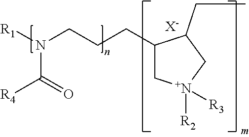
[R1]N(CCCC1C[N+]([R2])([R3])CC1CC)C(=O)[R4].[X-]
